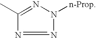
N1=NC(C)=NN1[n-Prop]
